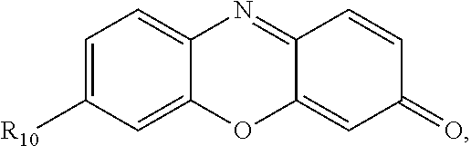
C12=CC([R10])=CC=C1N=C1C(=CC(=O)C=C1)O2
